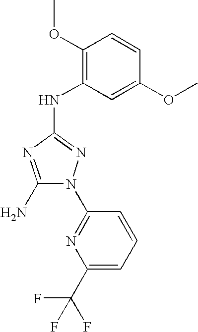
C1(N)=NC(NC2=C(OC)C=CC(OC)=C2)=NN1C1=NC(C(F)(F)F)=CC=C1
